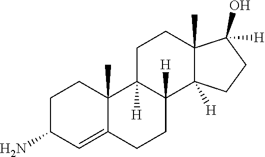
C1C(N)C=C2C(C)(C1)C1([H])C([H])(CC2)C2([H])C(C)(CC1)C([H])(O)CC2
